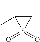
C1C(C)(C)S1(=O)=O
